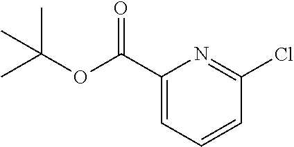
CC(OC(C1=CC=CC(Cl)=N1)=O)(C)C
